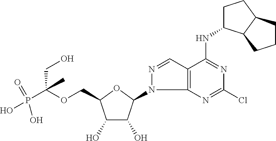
C(OCC1C(O)C(O)C(N2C3=C(C=N2)C(NC2CCC4C2CCC4)=NC(Cl)=N3)O1)(P(O)(O)=O)(CO)C
